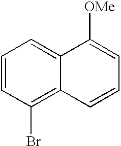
C12=CC=CC(Br)=C1C=CC=C2[OMe]
